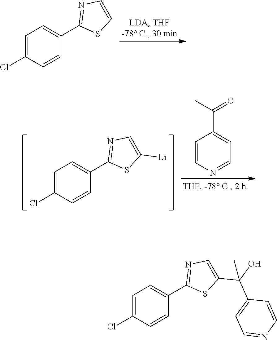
C1=C(Cl)C=CC(C2=NC=CS2)=C1.C1=C(Cl)C=CC(C2=NC=C([Li])S2)=C1.C1=CN=CC=C1C(C)=O.C1=C(Cl)C=CC(C2=NC=C(C(O)(C3=CC=NC=C3)C)S2)=C1
